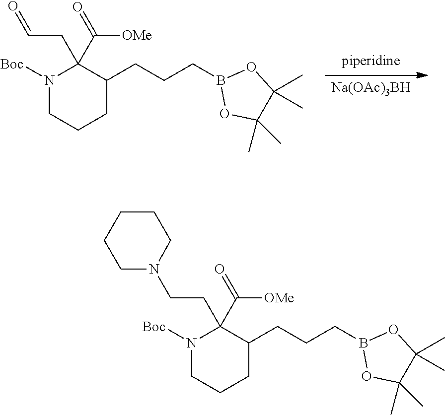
C1(CCCB2OC(C)(C)C(C)(C)O2)CCCN([Boc])C1(C(=O)[OMe])CCN1CCCCC1.[Na(OAc)3BH].[piperidine].C1(CCCB2OC(C)(C)C(C)(C)O2)CCCN([Boc])C1(C(=O)[OMe])CC=O
